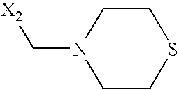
C1CSCCN1C[X2]
